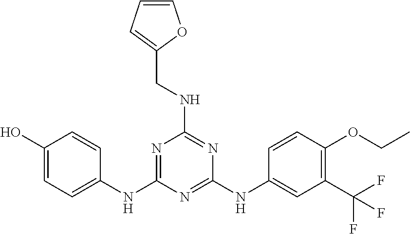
C1(O)=CC=C(NC2=NC(NCC3=CC=CO3)=NC(NC3=CC(C(F)(F)F)=C(OCC)C=C3)=N2)C=C1
